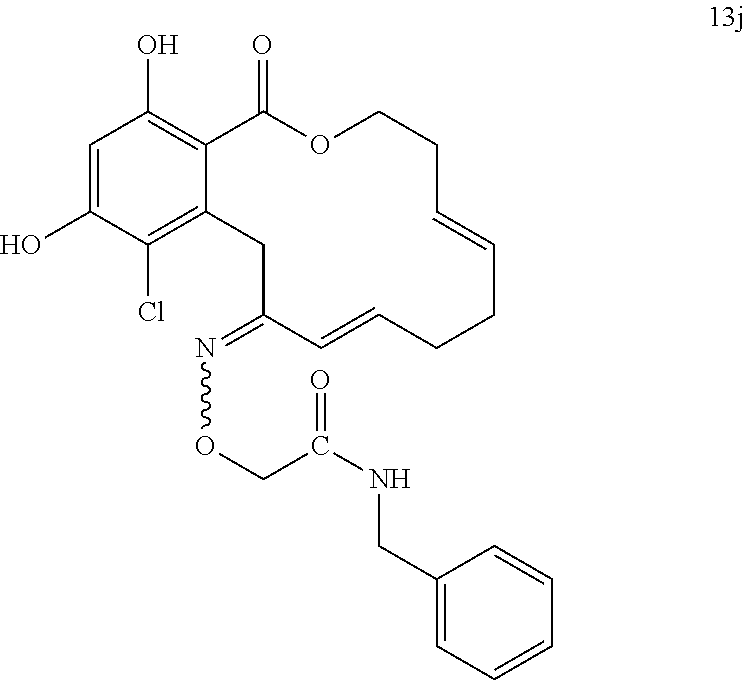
C1=C(O)C(Cl)=C2C(=C1O)C(=O)OCCC=CCCC=CC(=NOCC(NCC1=CC=CC=C1)=O)C2
